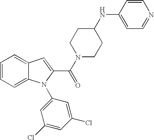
C1=C2C(=CC=C1)N(C1=CC(Cl)=CC(Cl)=C1)C(C(=O)N1CCC(NC3=CC=NC=C3)CC1)=C2
